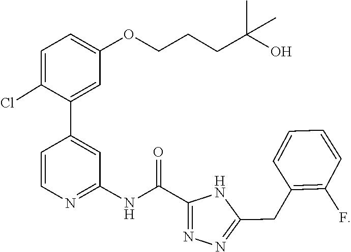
C1(OCCCC(O)(C)C)=CC=C(Cl)C(C2=CC(NC(C3=NN=C(CC4=C(F)C=CC=C4)N3)=O)=NC=C2)=C1
